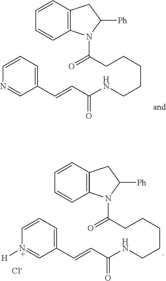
C1=CC2=C(C=C1)N(C(CCCCCNC(C=CC1=CC=CN=C1)=O)=O)C([Ph])C2.C1=CC2=C(C=C1)N(C(CCCCCNC(C=CC1=CC=C[N+]([H])=C1)=O)=O)C([Ph])C2.[Cl-]
